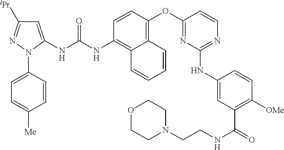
C1=CC(OC2=NC(NC3=CC(C(=O)NCCN4CCOCC4)=C([OMe])C=C3)=NC=C2)=C2C(=C1NC(NC1=CC([iPr])=NN1C1=CC=C([Me])C=C1)=O)C=CC=C2
